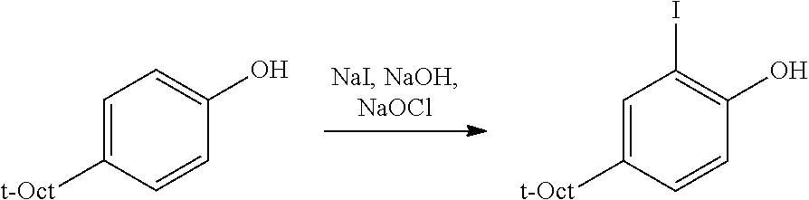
C1=C([t-Oct])C=CC(O)=C1.C1=C([t-Oct])C=CC(O)=C1I
